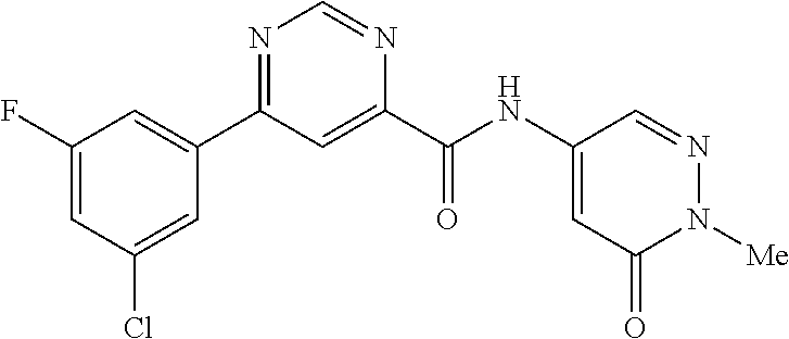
C1(F)=CC(Cl)=CC(C2=NC=NC(C(NC3=CC(=O)N([Me])N=C3)=O)=C2)=C1
